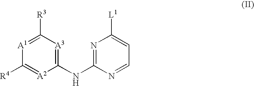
N1=C(NC2=[A3]C([R3])=[A1]C([R4])=[A2]2)N=CC=C1[L1]
